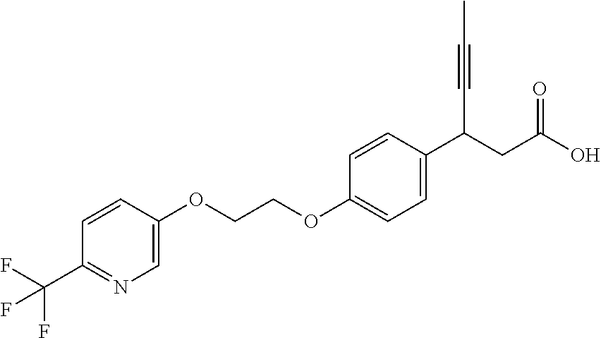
C1=C(OCCOC2=CC=C(C(CC(O)=O)C#CC)C=C2)C=CC(C(F)(F)F)=N1
